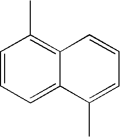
C1=CC=C2C(=C1C)C=CC=C2C
